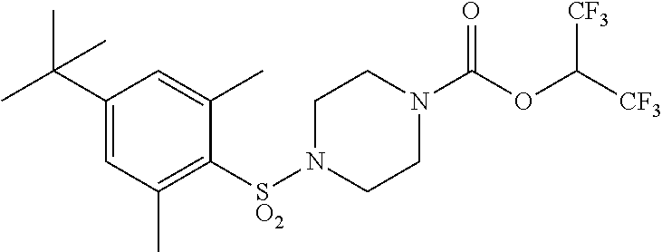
C1(C(C)(C)C)=CC(C)=C([SO2]N2CCN(C(OC([CF3])[CF3])=O)CC2)C(C)=C1
